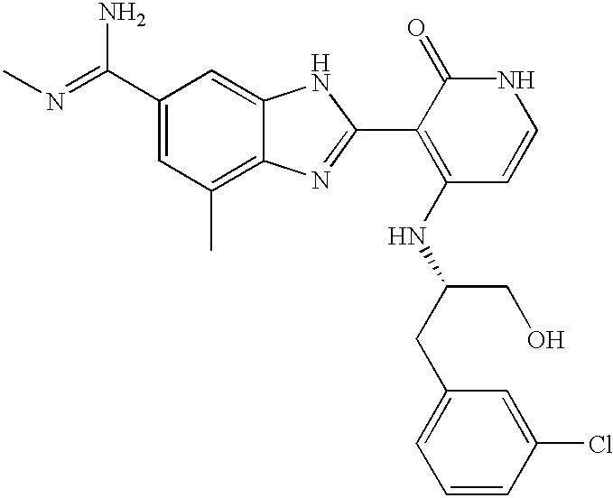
C1(C(=NC)N)=CC(C)=C2C(=C1)NC(C1=C(NC(CC3=CC=CC(Cl)=C3)CO)C=CNC1=O)=N2
